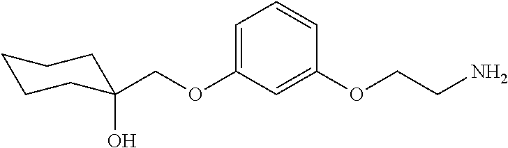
C1=C(OCC2(O)CCCCC2)C=C(OCCN)C=C1
